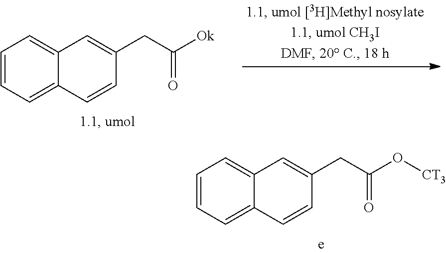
C1=CC=C2C(=C1)C=C(CC([Ok])=O)C=C2.C1=CC=C2C(=C1)C=C(CC(O[CT3])=O)C=C2
